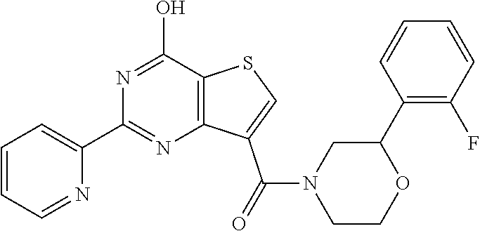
C1=CC=NC(C2=NC3=C(C(O)=N2)SC=C3C(N2CCOC(C3=C(F)C=CC=C3)C2)=O)=C1
